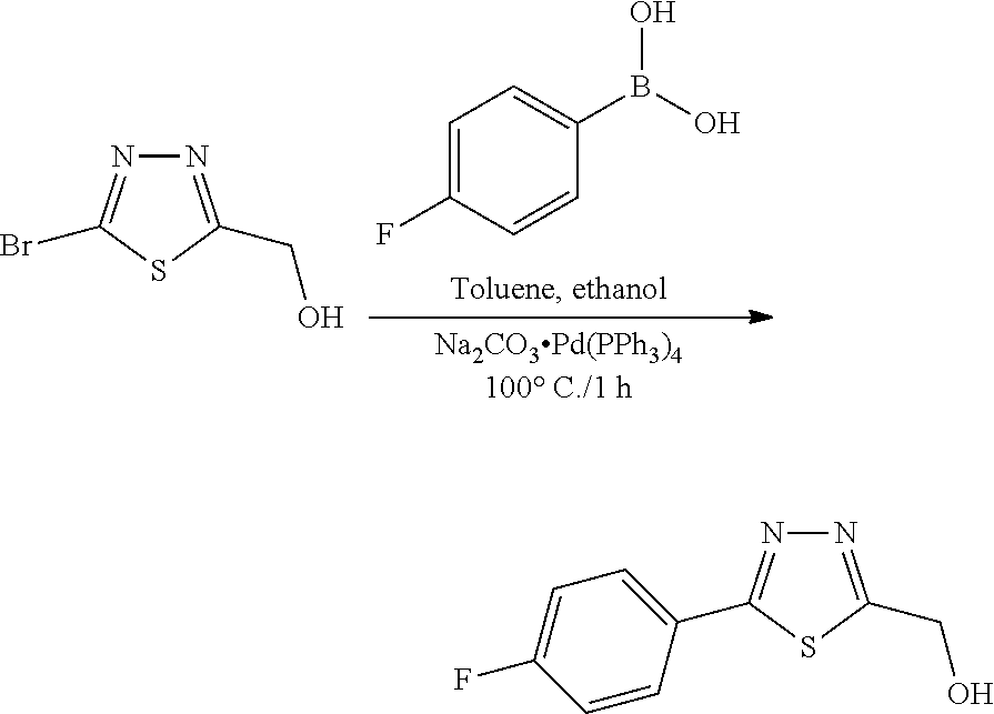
C1=C(F)C=CC(B(O)O)=C1.N1=C(CO)SC(Br)=N1.N1=C(CO)SC(C2=CC=C(F)C=C2)=N1
